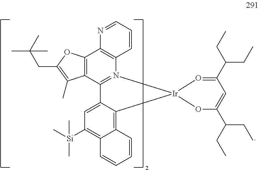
C12=C3C(=CC([Si](C)(C)C)=C1C=CC=C2)C1=N(C2=C(C4=C1C(C)=C(CC(C)(C)C)O4)N=CC=C2)[Ir]31OC(C(CC)CC)=CC(C(CC)CC)=O1
